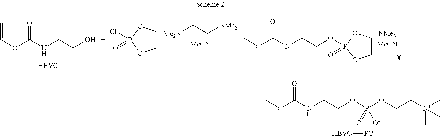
C=COC(=O)NCCO.C1COP(Cl)(=O)O1.[Me2N]CC[NMe2].[MeCN].C=COC(NCCOP1(=O)OCCO1)=O.[NMe3].[MeCN].C=COC(NCCOP(OCC[N+](C)(C)C)(=O)[O-])=O.[HEVC][PC]
